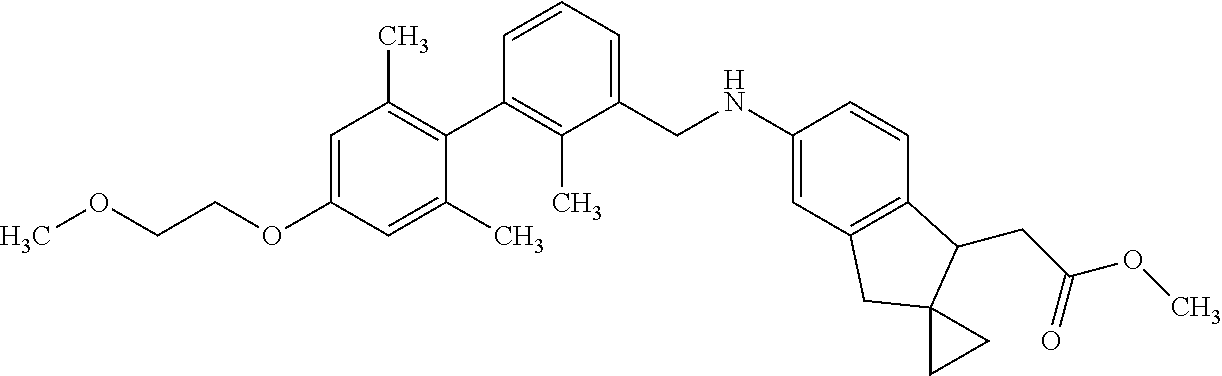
C1(CNC2=CC3=C(C=C2)C(CC(OC)=O)C2(C3)CC2)=CC=CC(C2=C(C)C=C(OCCOC)C=C2C)=C1C
